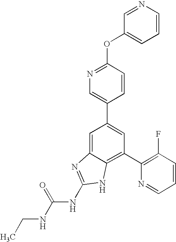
CCNC(NC1=NC2=CC(C3=CN=C(OC4=CC=CN=C4)C=C3)=CC(C3=C(F)C=CC=N3)=C2N1)=O
